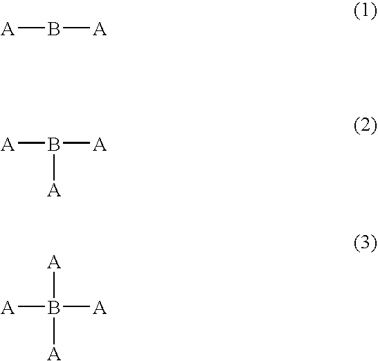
[A]B[A].[A]B([A])[A].[A]B([A])([A])[A]
